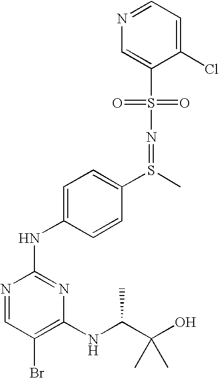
C1(S(=O)(=O)N=S(C2=CC=C(NC3=NC(NC(C(O)(C)C)C)=C(Br)C=N3)C=C2)C)=CN=CC=C1Cl
